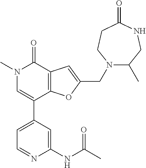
C1=C(C2=CN(C)C(=O)C3=C2OC(CN2C(C)CNC(=O)CC2)=C3)C=C(NC(C)=O)N=C1
